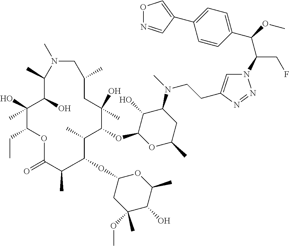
C1(C(OC)C(CF)N2C=C(CCN(C3C(O)C(OC4C(C)C(OC5CC(OC)(C)C(O)C(C)O5)C(C)C(=O)OC(CC)C(O)(C)C(O)C(C)N(C)CC(C)CC4(O)C)OC(C)C3)C)N=N2)=CC=C(C2=CON=C2)C=C1
